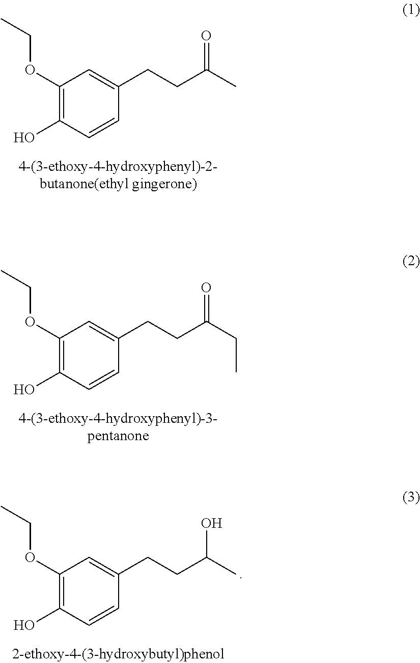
C1(OCC)=C(O)C=CC(CCC(C)=O)=C1.C1(OCC)=C(O)C=CC(CCC(CC)=O)=C1.C1(OCC)=C(O)C=CC(CCC(C)O)=C1
